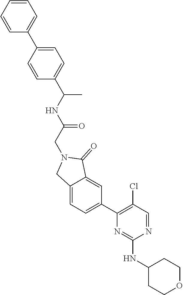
C1(NC2=NC(C3=CC=C4C(=C3)C(=O)N(CC(=O)NC(C)C3=CC=C(C5=CC=CC=C5)C=C3)C4)=C(Cl)C=N2)CCOCC1
